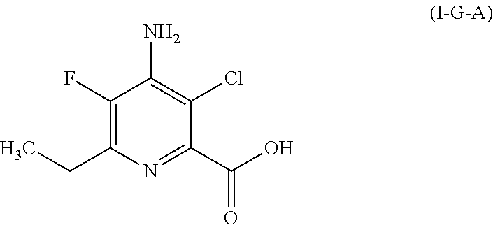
C1(CC)=C(F)C(N)=C(Cl)C(C(=O)O)=N1
